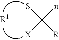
C(p)([R])(S)[X]
